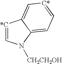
[*C]1=CN([CH2CH2OH])C2=CC=[C*]C=C12
